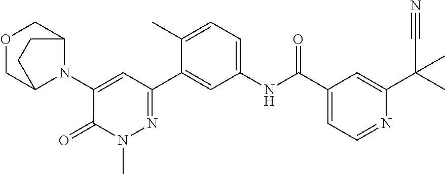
C1(N2C3COCC2CC3)=CC(C2=CC(NC(C3=CC=NC(C(C)(C#N)C)=C3)=O)=CC=C2C)=NN(C)C1=O
